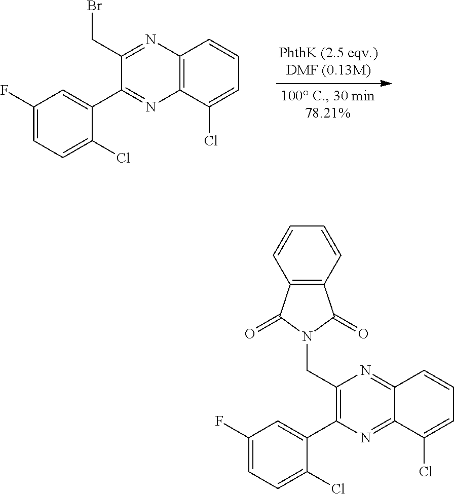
BrCC1=NC2=C(N=C1C1=CC(F)=CC=C1Cl)C(Cl)=CC=C2.C12=C(C=CC=C1)C(=O)N(CC1=C(C3=CC(F)=CC=C3Cl)N=C3C(=N1)C=CC=C3Cl)C2=O
